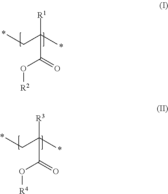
C(C(C)([R3])C(=O)O[R4])C.C(C(C)([R1])C(=O)O[R2])C
